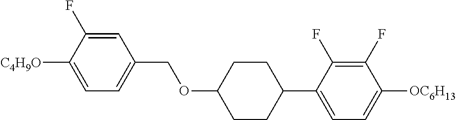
C1=C(F)C([C4H9O])=CC=C1COC1CCC(C2=CC=C([OC6H13])C(F)=C2F)CC1
